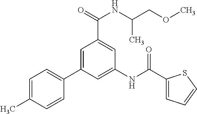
C1=C(C)C=CC(C2=CC(C(=O)NC(C)COC)=CC(NC(=O)C3=CC=CS3)=C2)=C1
